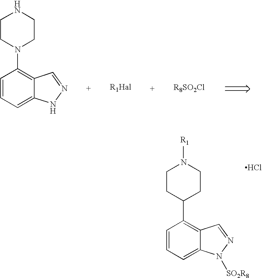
C1CN(C2=C3C(=CC=C2)NN=C3)CCN1.C1CC(C2=C3C(=CC=C2)N([SO2R8])N=C3)CCN1[R1].Cl
